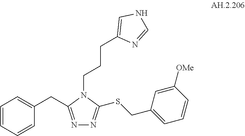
N1=C(CC2=CC=CC=C2)N(CCCC2=CNC=N2)C(SCC2=CC=CC([OMe])=C2)=N1
